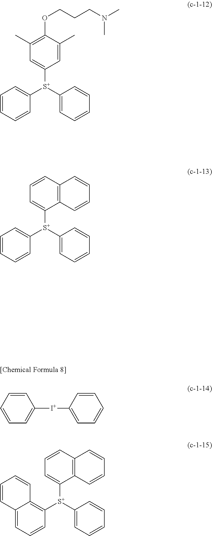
C1(C)=C(OCCCN(C)C)C(C)=CC([S+](C2=CC=CC=C2)C2=CC=CC=C2)=C1.C1=CC2=C(C([S+](C3=CC=CC=C3)C3=CC=CC=C3)=C1)C=CC=C2.C1=CC=CC=C1[I+]C1=CC=CC=C1.C12=CC=CC([S+](C3=CC=CC=C3)C3=CC=CC4=C3C=CC=C4)=C1C=CC=C2
